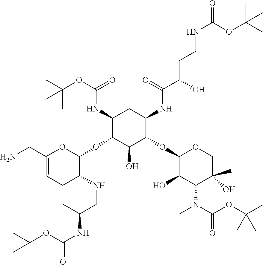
C1(NC(OC(C)(C)C)=O)C(OC2OC(CN)=CCC2NCC(NC(=O)OC(C)(C)C)C)C(O)C(OC2C(O)C(N(C(=O)OC(C)(C)C)C)C(C)(O)CO2)C(NC(C(CCNC(=O)OC(C)(C)C)O)=O)C1
